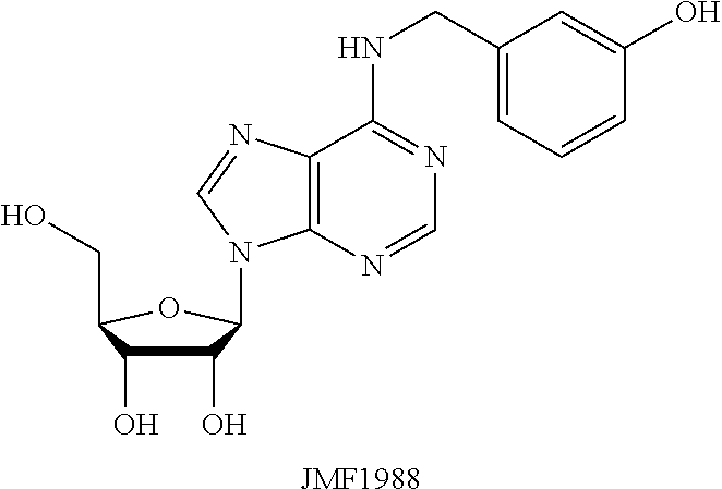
C1(O)C(O)C(CO)OC1N1C2=C(C(NCC3=CC=CC(O)=C3)=NC=N2)N=C1.[JMF1988]
